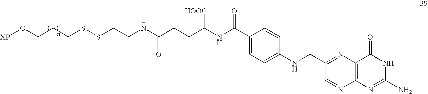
[XP]OCCCSSCCNC(CCC(NC(C1=CC=C(NCC2=NC3=C(N=C2)N=C(N)NC3=O)C=C1)=O)[HOOC])=O
